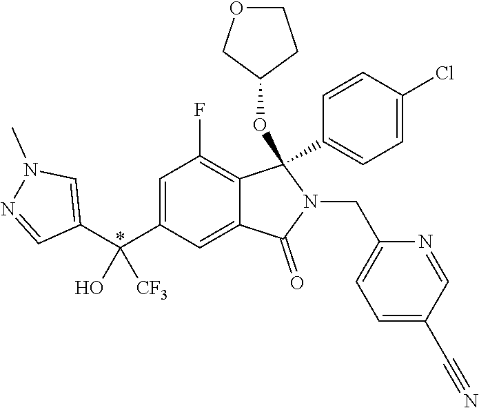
C1=C(C(C2=CN(C)N=C2)([CF3])O)C=C2C(=C1F)C(OC1CCOC1)(C1=CC=C(Cl)C=C1)N(CC1=CC=C(C#N)C=N1)C2=O
